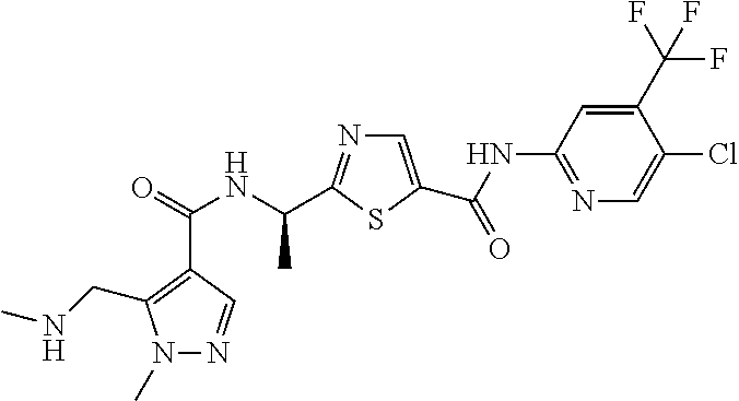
N1(C)N=CC(C(=O)NC(C)C2=NC=C(C(=O)NC3=NC=C(Cl)C(C(F)(F)F)=C3)S2)=C1CNC
